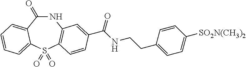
N1C(=O)C2=CC=CC=C2S(=O)(=O)C2=C1C=C(C(NCCC1=CC=C([SO2N(CH3)2])C=C1)=O)C=C2
